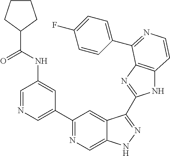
C1=NC=C(C2=NC=C3C(=C2)C(C2=NC4=C(N2)C=CN=C4C2=CC=C(F)C=C2)=NN3)C=C1NC(C1CCCC1)=O
